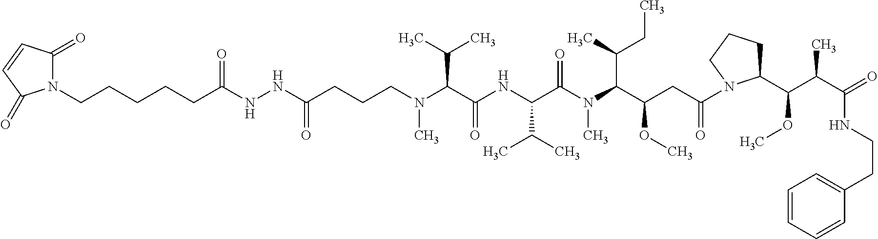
N(C)(C(C(NC(C(N(C(C(CC(N1C(C(C(C(=O)NCCC2=CC=CC=C2)C)OC)CCC1)=O)OC)C(C)CC)C)=O)C(C)C)=O)C(C)C)CCCC(NNC(=O)CCCCCN1C(=O)C=CC1=O)=O
